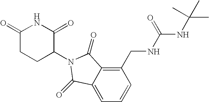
C1(CNC(NC(C)(C)C)=O)=C2C(=CC=C1)C(=O)N(C1C(=O)NC(=O)CC1)C2=O
